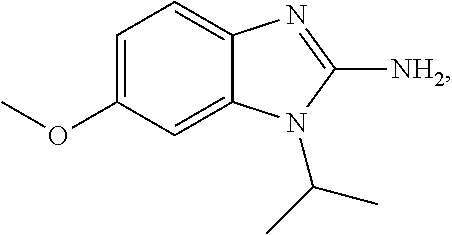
C1=C(OC)C=C2C(=C1)N=C([NH2])N2C(C)C
